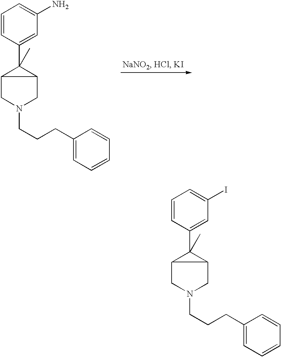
C1=CC(C2(C)C3CN(CCCC4=CC=CC=C4)CC23)=CC(I)=C1.C1=CC(C2(C)C3CN(CCCC4=CC=CC=C4)CC23)=CC(N)=C1
